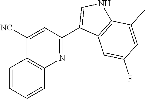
C1=CC=CC2=C1C([NC])=CC(C1=CNC3=C1C=C(F)C=C3C)=N2
